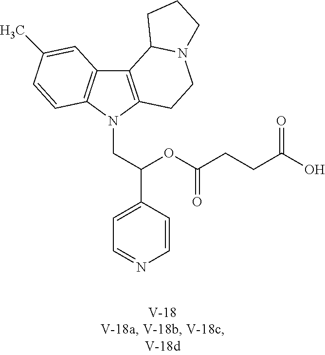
C12=C(N(CC(C3=CC=NC=C3)OC(CCC(=O)O)=O)C3=C1C=C(C)C=C3)CCN1C2CCC1
